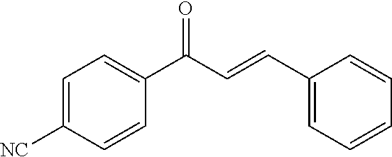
C1=C([NC])C=CC(C(C=CC2=CC=CC=C2)=O)=C1
